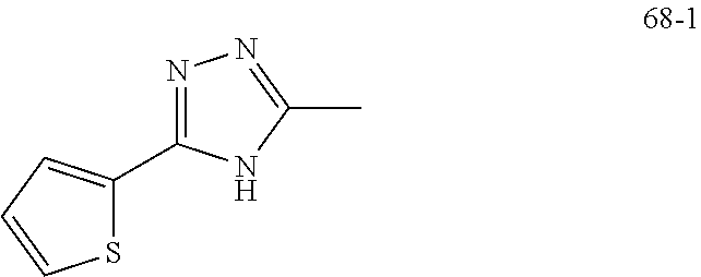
S1C(C2=NN=C(C)N2)=CC=C1
